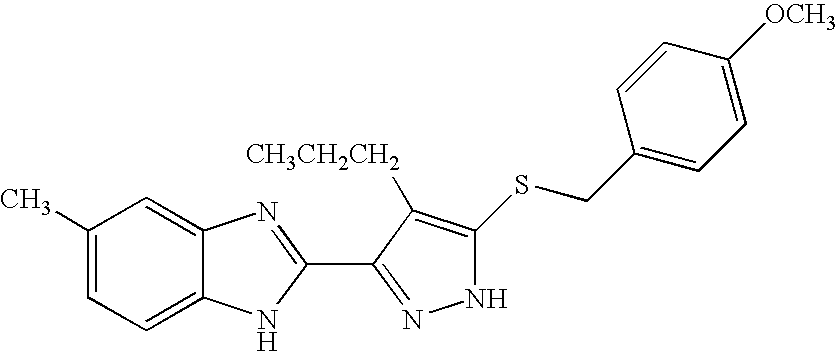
C1=C(C)C=C2C(=C1)NC(C1=NNC(SCC3=CC=C([OCH3])C=C3)=C1[CH3CH2CH2])=N2
